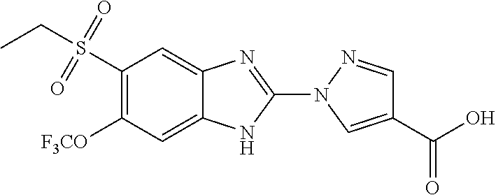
C12=CC([F3CO])=C(S(CC)(=O)=O)C=C1N=C(N1C=C(C(O)=O)C=N1)N2
